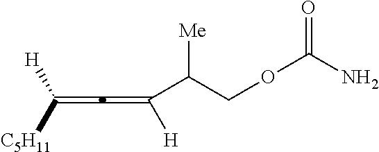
C([H])([C5H11])=C=C([H])C([Me])COC(N)=O
